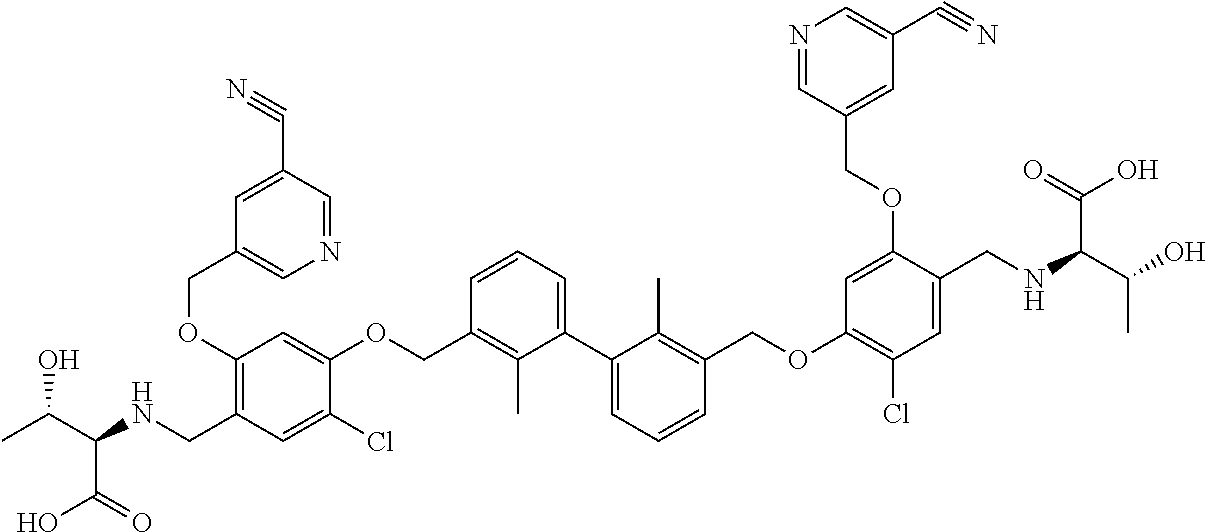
C1(OCC2=CN=CC(C#N)=C2)=C(CNC(C(O)C)C(=O)O)C=C(Cl)C(OCC2=C(C)C(C3=CC=CC(COC4=C(Cl)C=C(CNC(C(O)C)C(O)=O)C(OCC5=CC(C#N)=CN=C5)=C4)=C3C)=CC=C2)=C1
